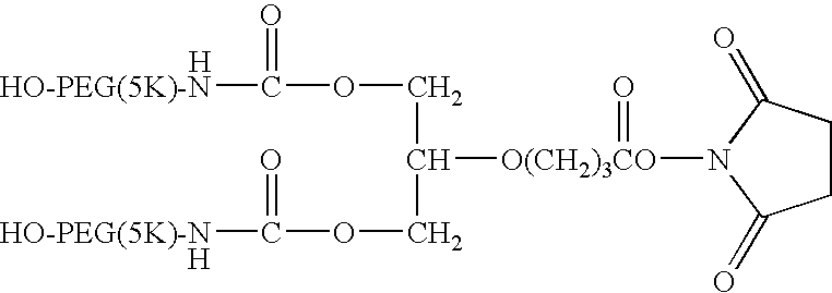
C1CC(=O)N([O(CH2)3CO](=O)C(COC([HO-PEG(5K)-N])=O)COC([HO-PEG(5K)-N])=O)C1=O.[H].[H]
